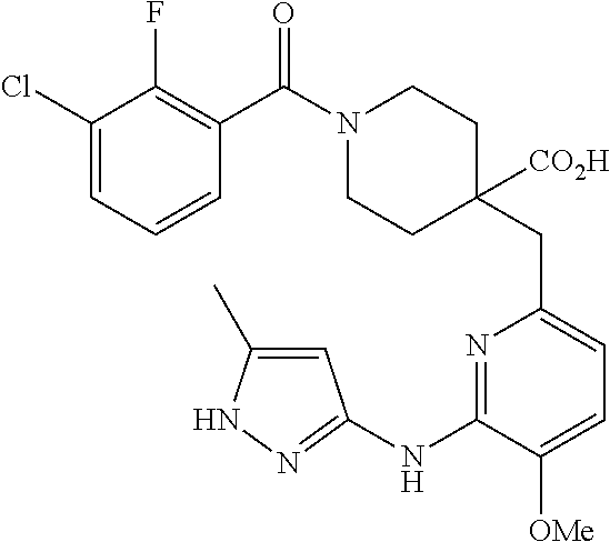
C1(Cl)=CC=CC(C(N2CCC(CC3=CC=C([OMe])C(NC4=NNC(C)=C4)=N3)([CO2H])CC2)=O)=C1F
